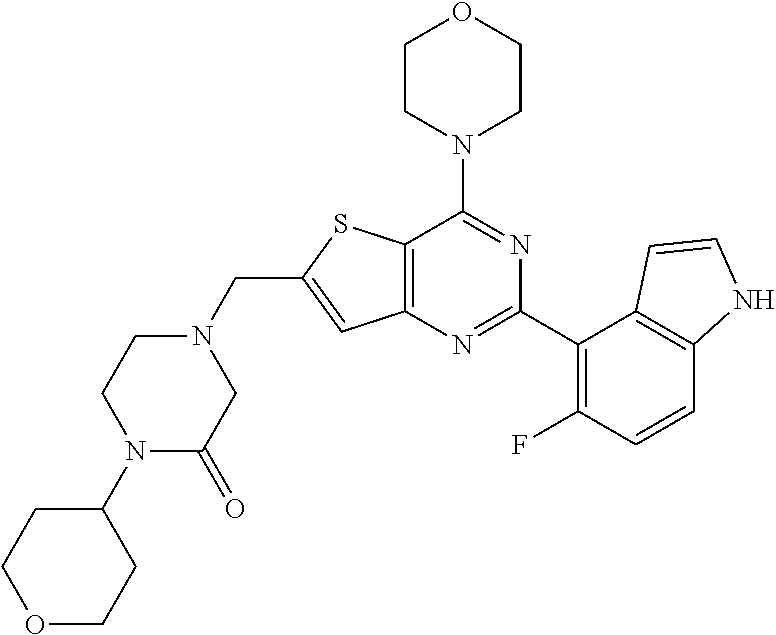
C12=C(N=C(C3=C(F)C=CC4=C3C=CN4)N=C1N1CCOCC1)C=C(CN1CCN(C3CCOCC3)C(=O)C1)S2
